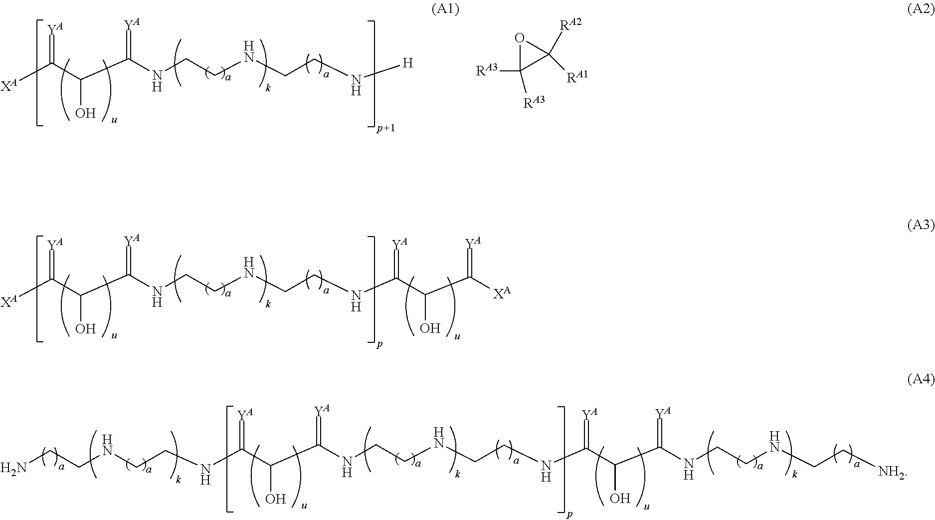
[XA]C(C(C(NCCNCCN[H])=[YA])O)=[YA].[XA]C(C(C(NCCNCCNC(C(C([XA])=[YA])O)=[YA])=[YA])O)=[YA].C(C(C(NCCNCCNC(C(C(NCCNCC[NH2])=[YA])O)=[YA])=[YA])O)(=[YA])NCCNCCN.O1C([RA3])([RA3])C1([RA2])[RA1]
